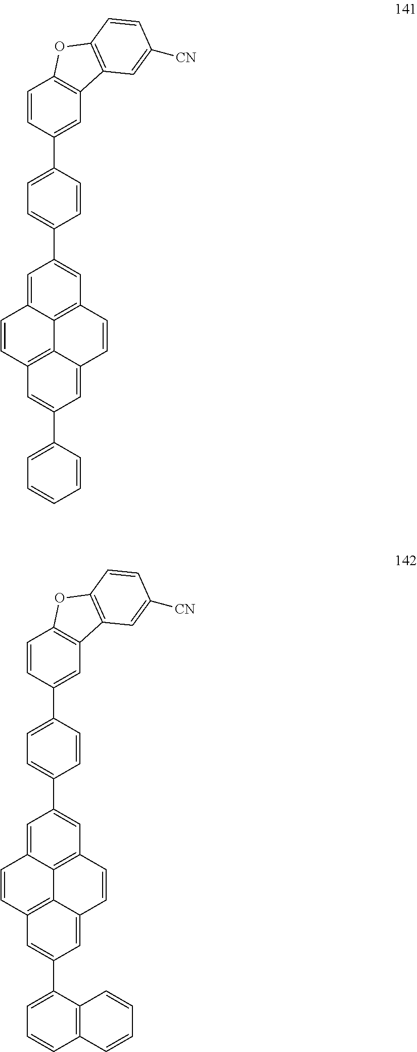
C12=C3C=C(C4=CC=CC=C4)C=C1C=CC1=C2C(=CC(C2=CC=C(C4=CC5=C(C=C4)OC4=C5C=C([CN])C=C4)C=C2)=C1)C=C3.C12=C3C=C(C4=CC=CC5=C4C=CC=C5)C=C1C=CC1=C2C(=CC(C2=CC=C(C4=CC5=C(C=C4)OC4=C5C=C([CN])C=C4)C=C2)=C1)C=C3
